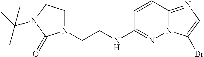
C(NC1=NN2C(=NC=C2Br)C=C1)CN1CCN(C(C)(C)C)C1=O
